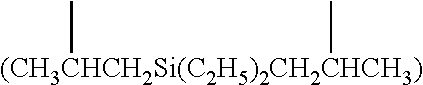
[(CH3CHCH2Si(C2H5)2CH2CHCH3)](C)C
